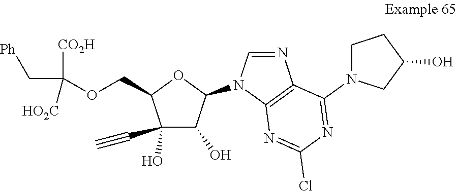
C1=NC2=C(N1C1OC(COC([CO2H])(C[Ph])[HO2C])C(O)(C#C)C1O)N=C(Cl)N=C2N1CC(O)CC1
